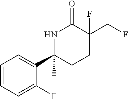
C1=CC=C(F)C(C2(C)CCC(CF)(F)C(=O)N2)=C1
